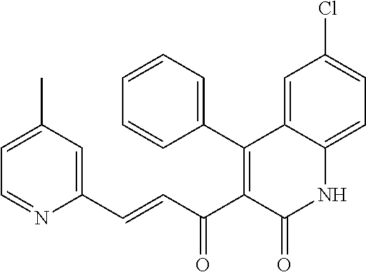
C1(C2=C(C(C=CC3=CC(C)=CC=N3)=O)C(=O)NC3=CC=C(Cl)C=C23)=CC=CC=C1
